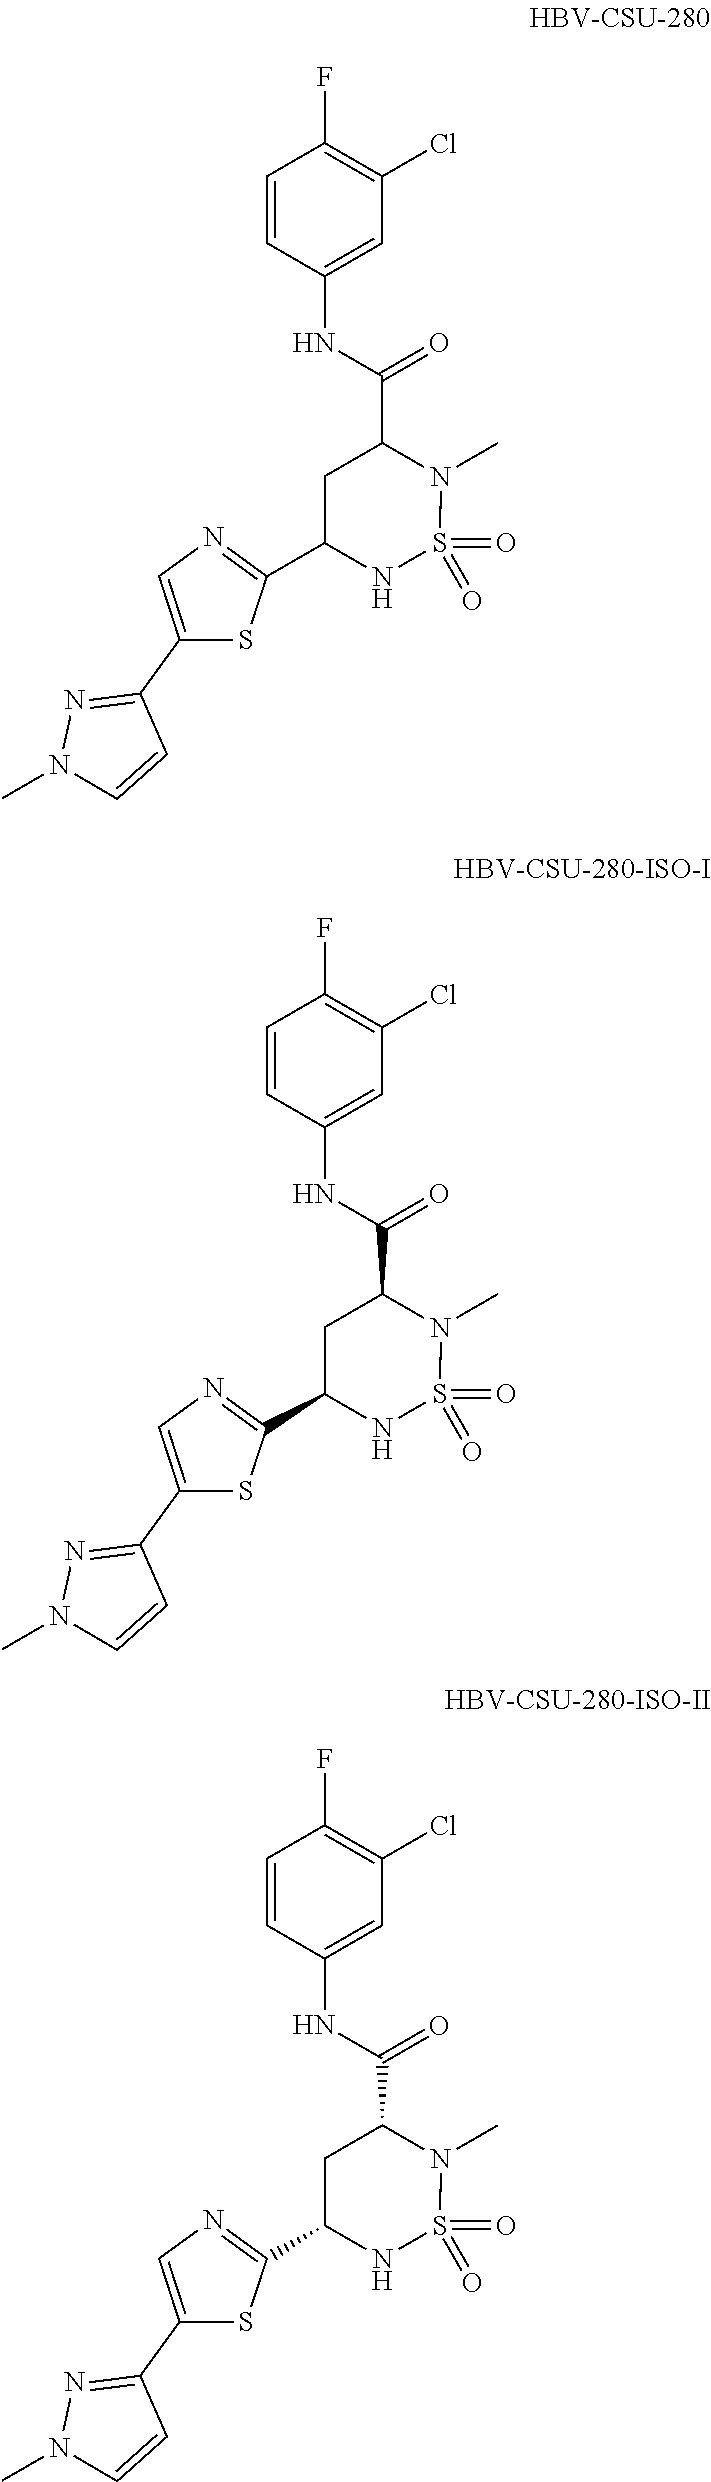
C1=CC(NC(=O)C2N(C)S(=O)(=O)NC(C3=NC=C(C4=NN(C)C=C4)S3)C2)=CC(Cl)=C1F.C1=CC(NC(=O)C2N(C)S(=O)(=O)NC(C3=NC=C(C4=NN(C)C=C4)S3)C2)=CC(Cl)=C1F.C1=CC(NC(=O)C2N(C)S(=O)(=O)NC(C3=NC=C(C4=NN(C)C=C4)S3)C2)=CC(Cl)=C1F
